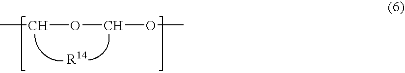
CCOCOC
